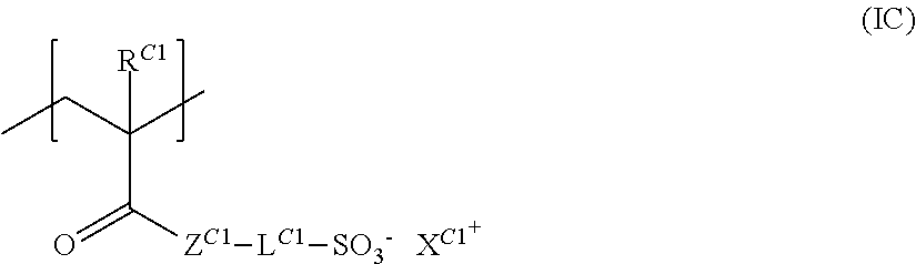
C(C)C(C)([RC1])C(=O)[ZC1][LC1][SO3-]
